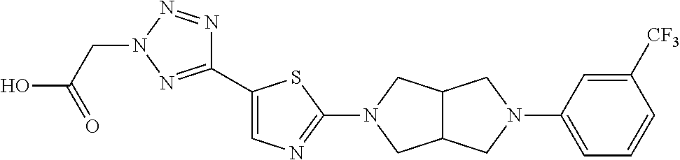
C1(C2=CN=C(N3CC4C(C3)CN(C3=CC=CC([CF3])=C3)C4)S2)=NN(CC(O)=O)N=N1
